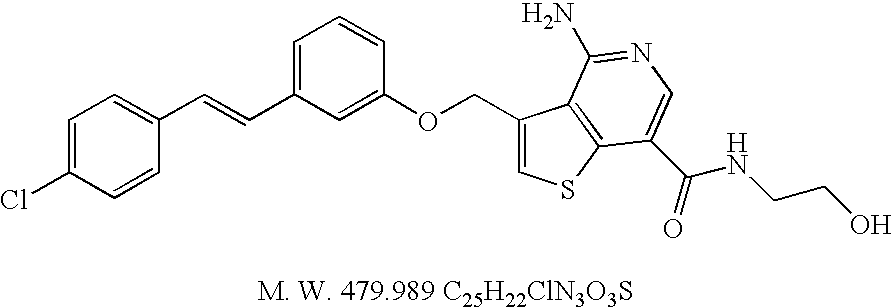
C1=C(Cl)C=CC(C=CC2=CC=CC(OCC3=CSC4=C3C(N)=NC=C4C(NCCO)=O)=C2)=C1
